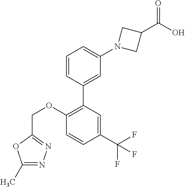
C1=CC(C2=C(OCC3=NN=C(C)O3)C=CC(C(F)(F)F)=C2)=CC(N2CC(C(O)=O)C2)=C1
